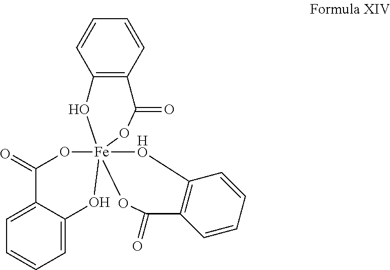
C1=C2C(=CC=C1)O[Fe]13(OC4=C(C=CC=C4)C(=O)O1)(OC2=O)OC(=O)C1=C(C=CC=C1)[HO]3
